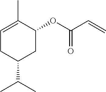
C1=C(C)C(OC(C=C)=O)CC(C(C)C)C1
